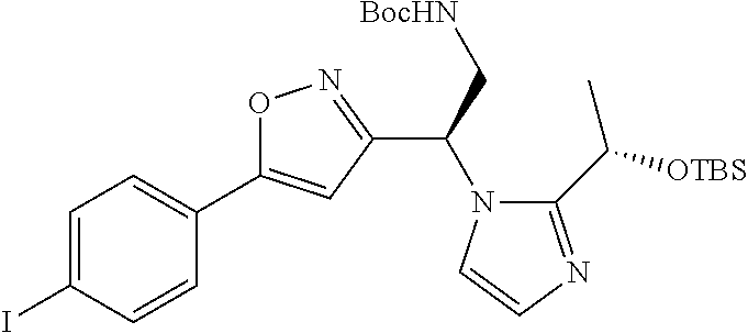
C1=C(I)C=CC(C2=CC(C(N3C(C([OTBS])C)=NC=C3)C[BocHN])=NO2)=C1
